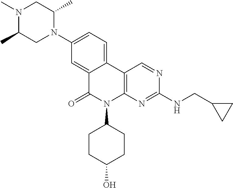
C12=CC(N3C(C)CN(C)C(C)C3)=CC=C1C1=C(N(C3CCC(O)CC3)C2=O)N=C(NCC2CC2)N=C1
